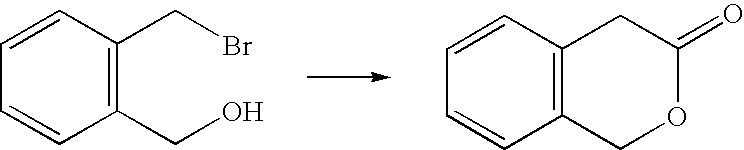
C1=CC=CC(CO)=C1CBr.C1=CC=CC2=C1CC(=O)OC2
